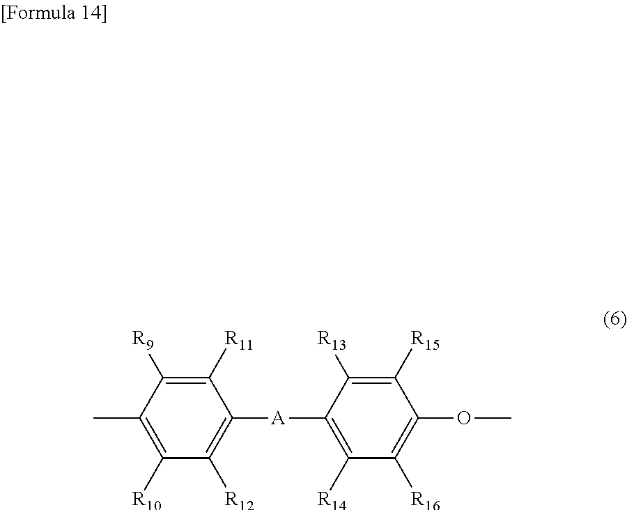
C1([R11])=C([R9])C(C)=C([R10])C([R12])=C1[A]C1=C([R14])C([R16])=C(OC)C([R15])=C1[R13]
